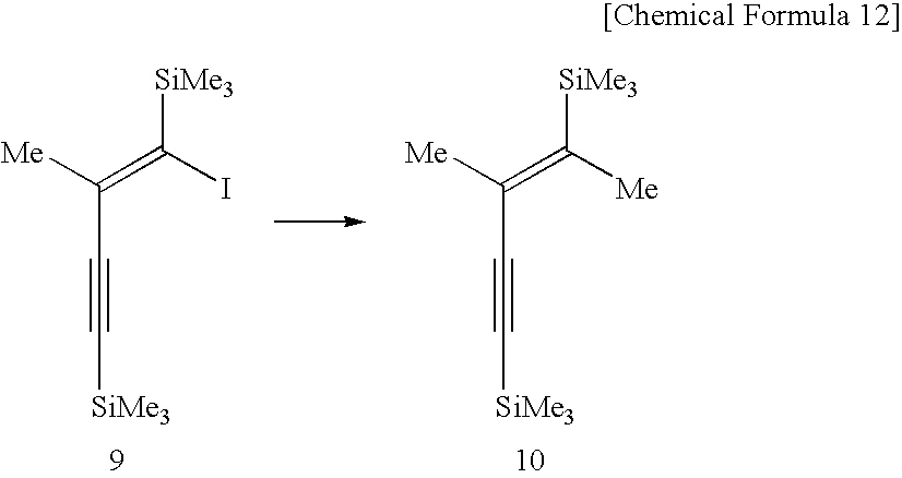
C(C#C[SiMe3])(=C(I)[SiMe3])[Me].C(C#C[SiMe3])(=C([Me])[SiMe3])[Me]
